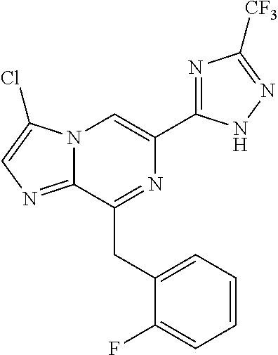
N12C(=NC=C1Cl)C(CC1=CC=CC=C1F)=NC(C1=NC([CF3])=NN1)=C2
